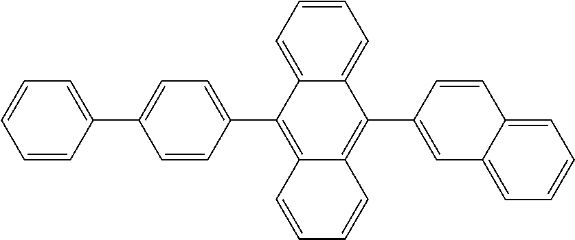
C1(C2=CC=C(C3=C4C(=C(C5=CC6=CC=CC=C6C=C5)C5=CC=CC=C35)C=CC=C4)C=C2)=CC=CC=C1
